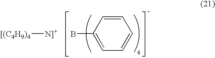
[[(C4H9)4][N]+].BC1=CC=CC=C1
